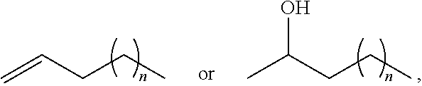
C=CCCC.CC(CCC)O
